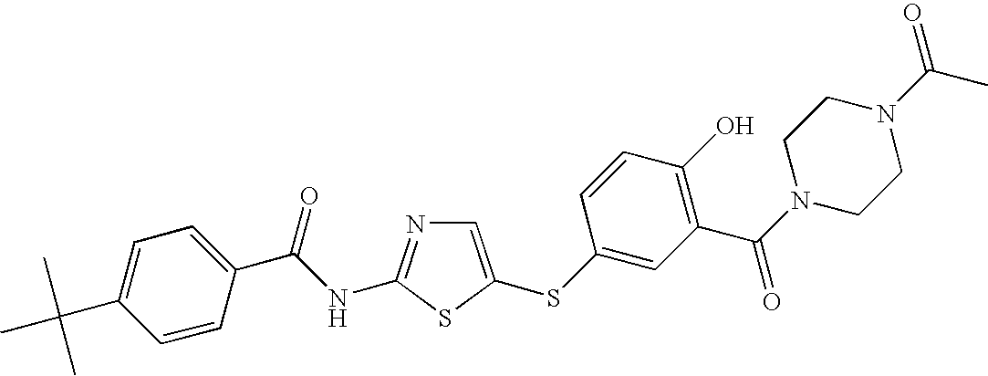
C1=C(SC2=CC(C(N3CCN(C(C)=O)CC3)=O)=C(O)C=C2)SC(NC(C2=CC=C(C(C)(C)C)C=C2)=O)=N1
